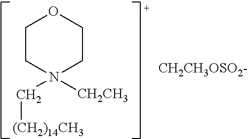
C1CN([CH2CH3])(C[(CH2)14CH3])CCO1.[CH2CH3OSO2-]
